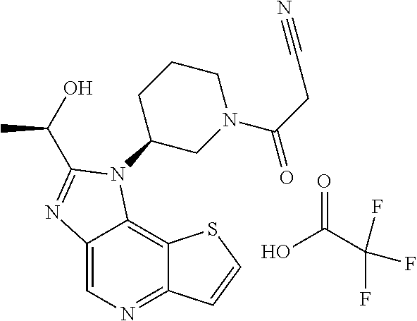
OC(C(F)(F)F)=O.C12=CN=C3C(=C1N(C1CN(C(=O)CC#N)CCC1)C(C(O)C)=N2)SC=C3
